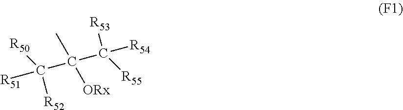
C(C([R54])([R53])[R55])(C([R51])([R50])[R52])(C)[ORx]
